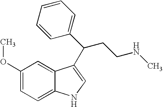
C1(OC)=CC=C2C(=C1)C(C(C1=CC=CC=C1)CCNC)=CN2
